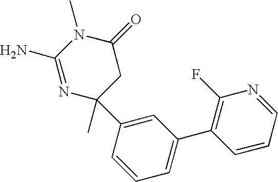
N1=C(N)N(C)C(=O)CC1(C)C1=CC(C2=C(F)N=CC=C2)=CC=C1
